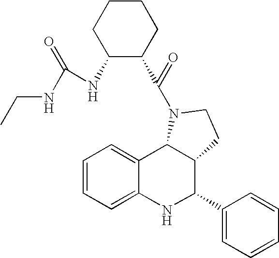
C12=CC=CC=C1NC(C1=CC=CC=C1)C1C2N(C(=O)C2CCCCC2NC(NCC)=O)CC1
